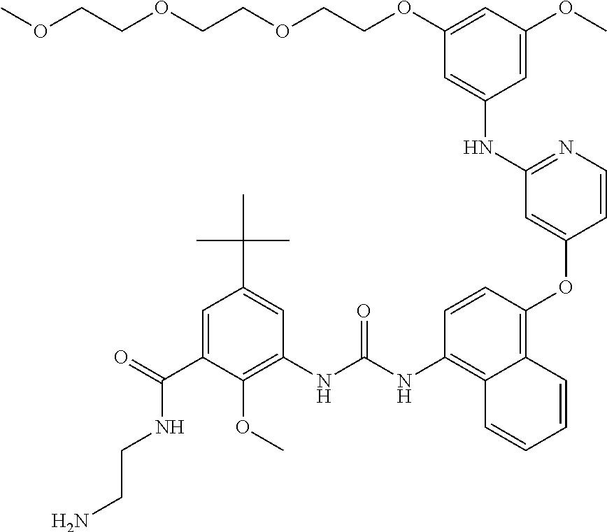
C1=C(C(NCCN)=O)C(OC)=C(NC(=O)NC2=C3C(=C(OC4=CC(NC5=CC(OCCOCCOCCOC)=CC(OC)=C5)=NC=C4)C=C2)C=CC=C3)C=C1C(C)(C)C
